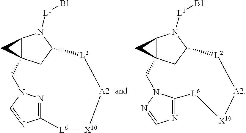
C12C3(CC(N1[L1][B1])[L2][A2][X10][L6]C1=NN(C3)C=N1)C2.C12C3(CC(N1[L1][B1])[L2][A2][X10][L6]C1=NC=NN1C3)C2
